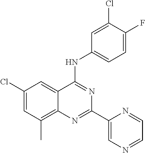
C1(Cl)=CC(C)=C2C(=C1)C(NC1=CC=C(F)C(Cl)=C1)=NC(C1=CN=CC=N1)=N2
